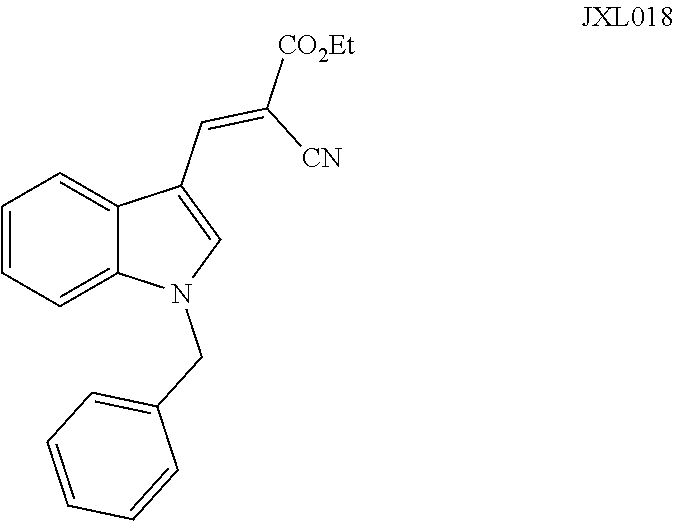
C1=CC=C2C(=C1)C(C=C([CN])[CO2Et])=CN2CC1=CC=CC=C1
